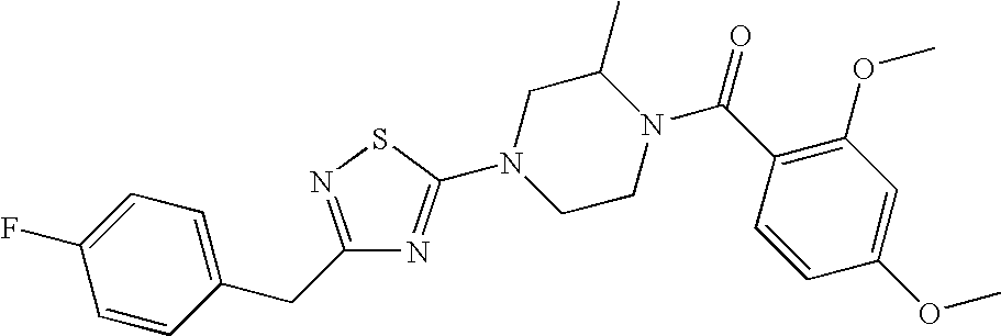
C1=CC(CC2=NSC(N3CCN(C(C4=C(OC)C=C(OC)C=C4)=O)C(C)C3)=N2)=CC=C1F
